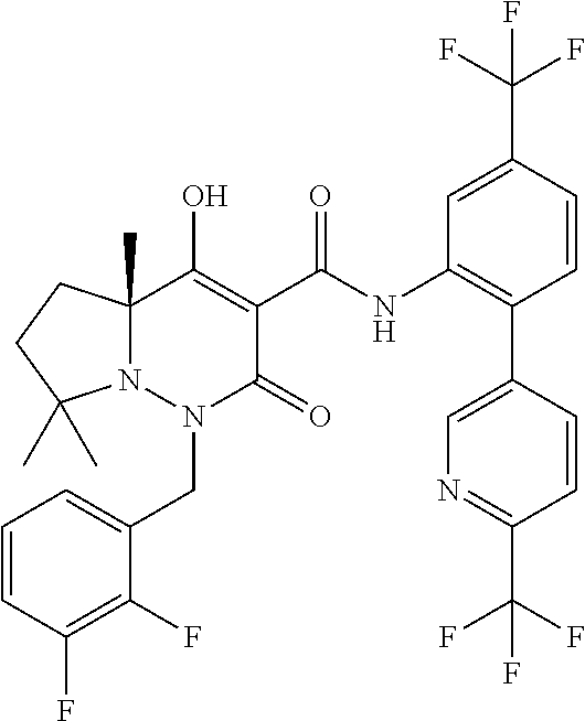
C1=CC(F)=C(F)C(CN2C(=O)C(C(=O)NC3=C(C4=CN=C(C(F)(F)F)C=C4)C=CC(C(F)(F)F)=C3)=C(O)C3(C)N2C(C)(C)CC3)=C1
